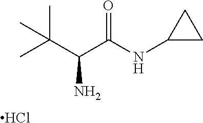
CC(C(C(NC1CC1)=O)N)(C)C.Cl
